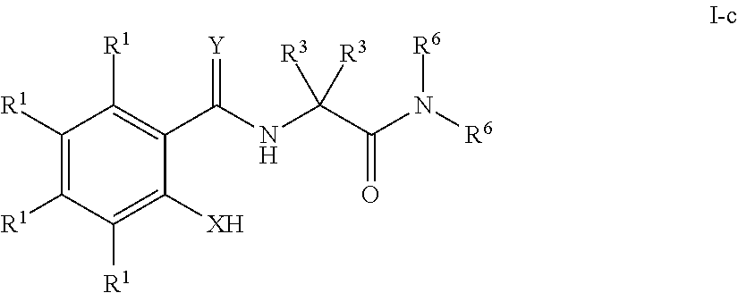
C1([R1])=C([R1])C([R1])=C([XH])C(C(NC(C(N([R6])[R6])=O)([R3])[R3])=[Y])=C1[R1]
